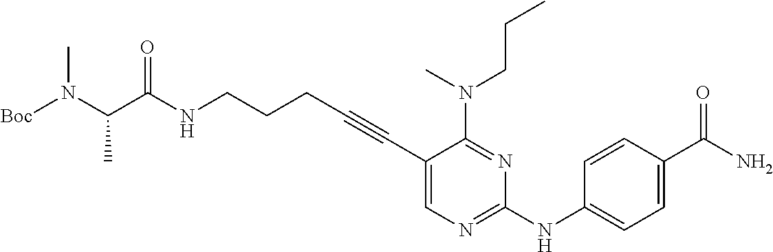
N(CCCC#CC1=CN=C(NC2=CC=C(C(N)=O)C=C2)N=C1N(CCC)C)C(C(N([Boc])C)C)=O
